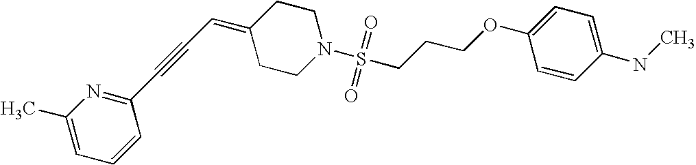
C1=C(C)N=C(C#CC=C2CCN(S(CCCOC3=CC=C(NC)C=C3)(=O)=O)CC2)C=C1
